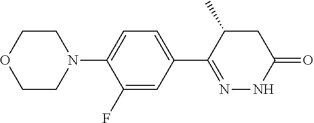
C1CN(C2=CC=C(C3=NNC(=O)CC3C)C=C2F)CCO1
